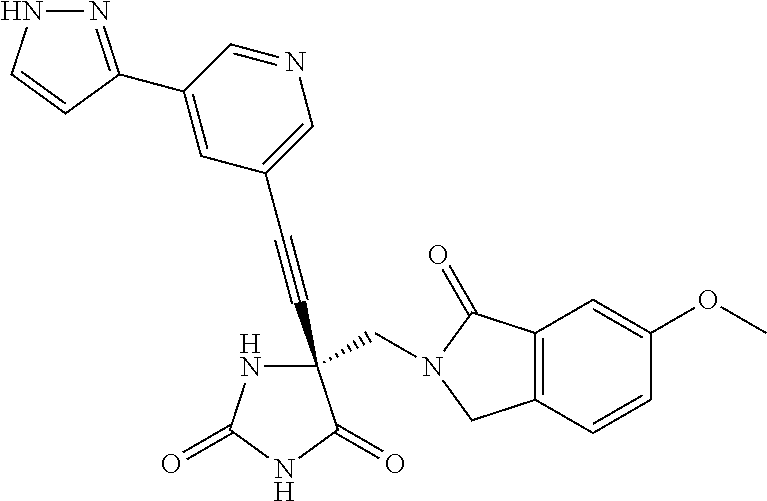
C(#CC1(CN2C(=O)C3=C(C2)C=CC(OC)=C3)NC(=O)NC1=O)C1=CN=CC(C2=NNC=C2)=C1
